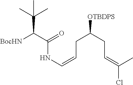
[BocHN]C(C(=O)NC=CCC(CC=C(Cl)C)[OTBDPS])C(C)(C)C
